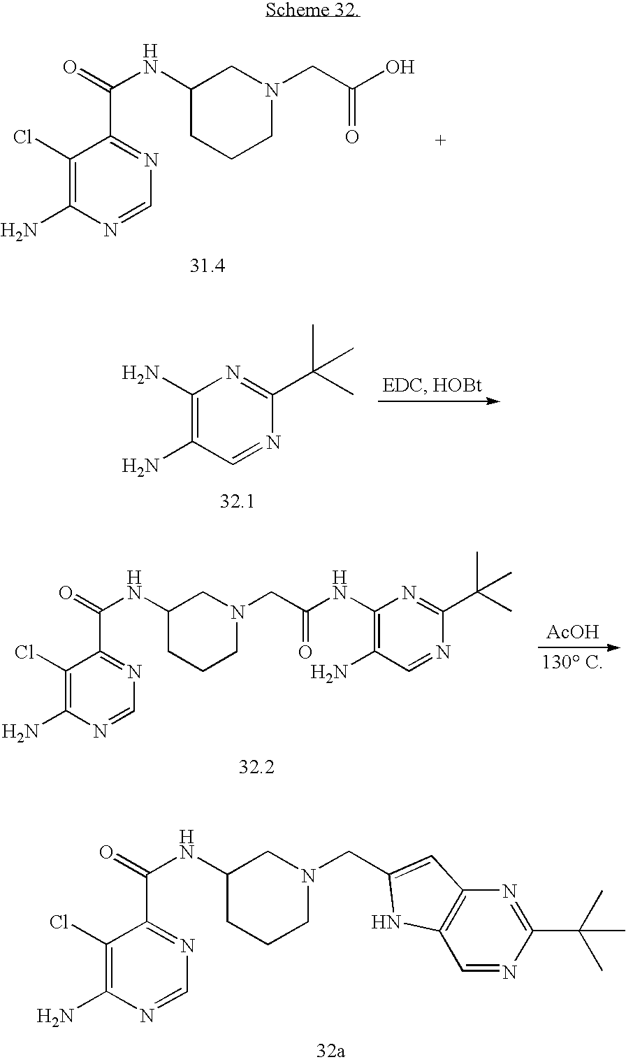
C1=NC(N)=C(Cl)C(C(=O)NC2CCCN(CC3=CC4=C(C=NC(C(C)(C)C)=N4)N3)C2)=N1.C1=NC(N)=C(Cl)C(C(=O)NC2CCCN(CC(O)=O)C2)=N1.N1=CC(N)=C(N)N=C1C(C)(C)C.[AcOH].C1=NC(N)=C(Cl)C(C(=O)NC2CCCN(CC(NC3=C(N)C=NC(C(C)(C)C)=N3)=O)C2)=N1
